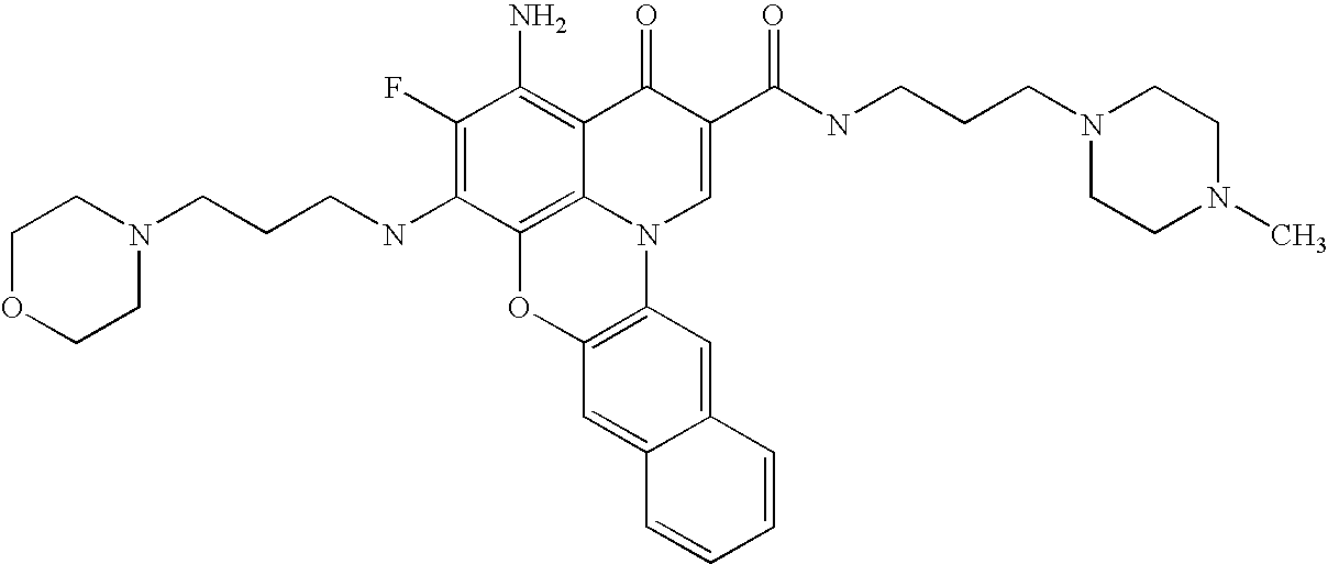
C1(F)=C(NCCCN2CCOCC2)C2=C3C(=C1N)C(=O)C(C(NCCCN1CCN(C)CC1)=O)=CN3C1=C(O2)C=C2C(=C1)C=CC=C2
